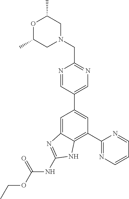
C1=C2C(=C(C3=NC=CC=N3)C=C1C1=CN=C(CN3CC(C)OC(C)C3)N=C1)NC(NC(OCC)=O)=N2
